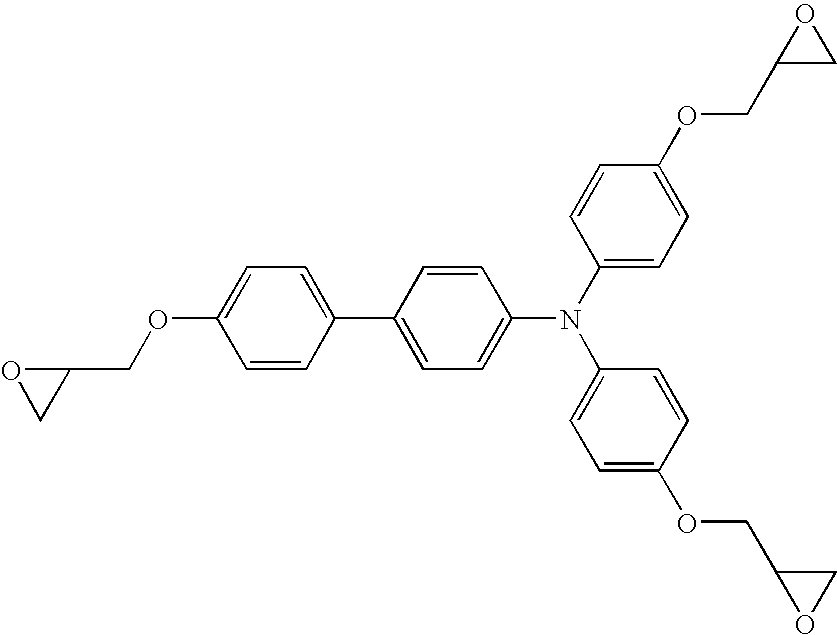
O(C1=CC=C(C2=CC=C(N(C3=CC=C(OCC4CO4)C=C3)C3=CC=C(OCC4OC4)C=C3)C=C2)C=C1)CC1OC1
